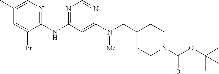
C1(C)=CN=C(NC2=NC=NC(N(CC3CCN(C(OC(C)(C)C)=O)CC3)[Me])=C2)C(Br)=C1
